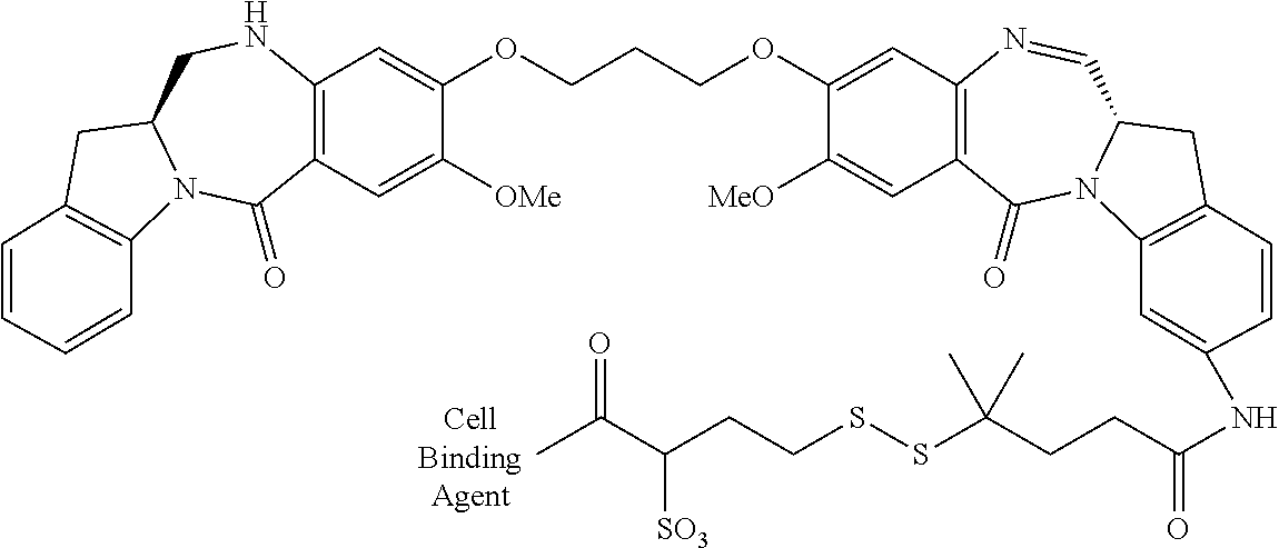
C12=C(C=C([OMe])C(OCCCOC3=CC4=C(C=C3[MeO])C(=O)N3C(C=N4)CC4=C3C=C(NC(=O)CCC(SSCCC(C(C)=O)[SO3])(C)C)C=C4)=C1)C(=O)N1C(CN2)CC2=C1C=CC=C2
